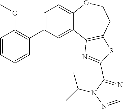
C1=C(C2=C(OC)C=CC=C2)C=C2C(=C1)OCCC1=C2N=C(C2=NC=NN2C(C)C)S1
